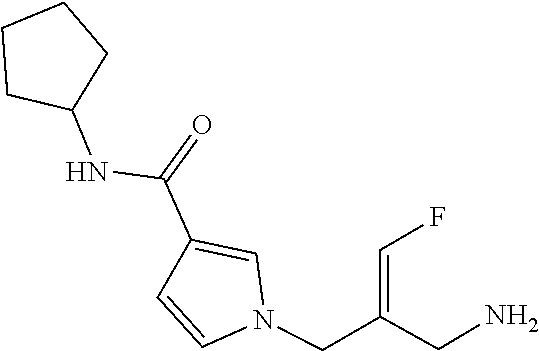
N1(CC(CN)=CF)C=CC(C(=O)NC2CCCC2)=C1
